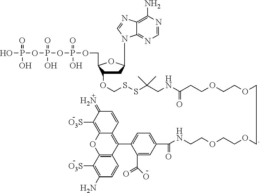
C1C(OCSSC(CNC(CCOCCOCCOCCOCCNC(C2=CC=C(C3=C4C(=C([O3S])C(=N)C=C4)OC4=C3C=CC(N)=C4[O3S])C(C(=O)O)=C2)=O)=O)(C)C)C(COP(OP(OP(O)(=O)O)(=O)O)(=O)O)OC1N1C2=NC=NC(N)=C2N=C1
